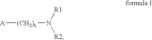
[A][(CH2)x]N([R2])[R1]
